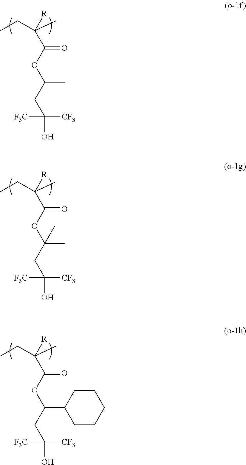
CCC(C)(C(OC(CC(O)([F3C])[CF3])(C)C)=O)[R].CCC(C)(C(OC(CC(O)([F3C])[CF3])C)=O)[R].CCC(C)(C(OC(CC(O)([F3C])[CF3])C1CCCCC1)=O)[R]
